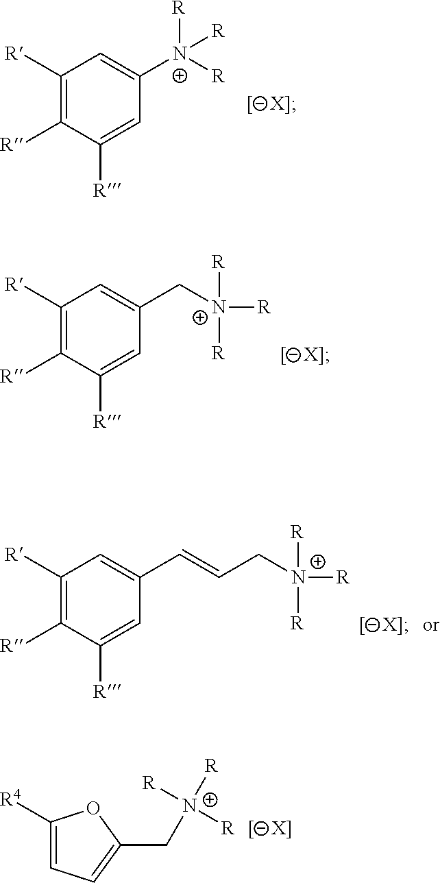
C1([R])=C([R])C([R])=CC([N+]([R])([R])[R])=C1.C1([R])=C([R])C([R])=CC(C[N+]([R])([R])[R])=C1.C1([R])=C([R])C([R])=CC(C=CC[N+]([R])([R])[R])=C1.C1([R4])=CC=C(C[N+]([R])([R])[R])O1
